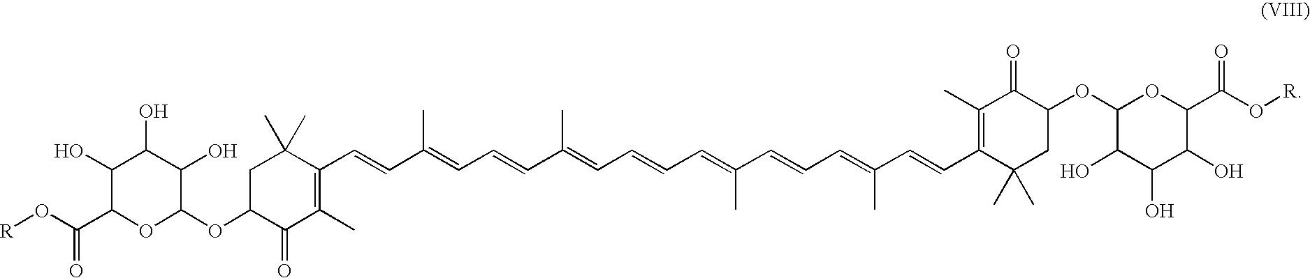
C1(C=CC(=CC=CC(=CC=CC=C(C=CC=C(C=CC2=C(C)C(=O)C(OC3OC(C(O[R])=O)C(O)C(O)C3O)CC2(C)C)C)C)C)C)=C(C)C(=O)C(OC2OC(C(O[R])=O)C(O)C(O)C2O)CC1(C)C
